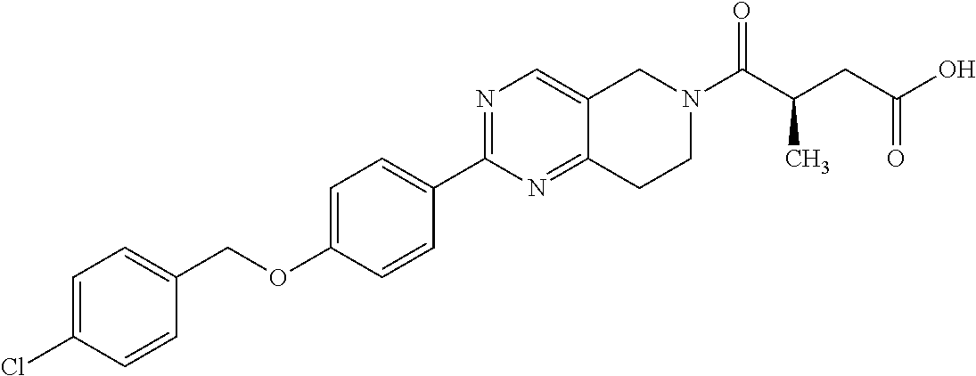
C1=C(Cl)C=CC(COC2=CC=C(C3=NC=C4C(=N3)CCN(C(C(C)CC(=O)O)=O)C4)C=C2)=C1
